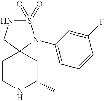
S1(=O)(=O)NCC2(N1C1=CC=CC(F)=C1)CCNC(C)C2
